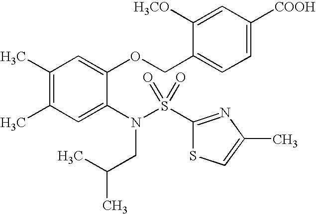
C1(C)=C(C)C=C(N(S(=O)(=O)C2=NC(C)=CS2)CC(C)C)C(OCC2=CC=C([COOH])C=C2[OCH3])=C1
